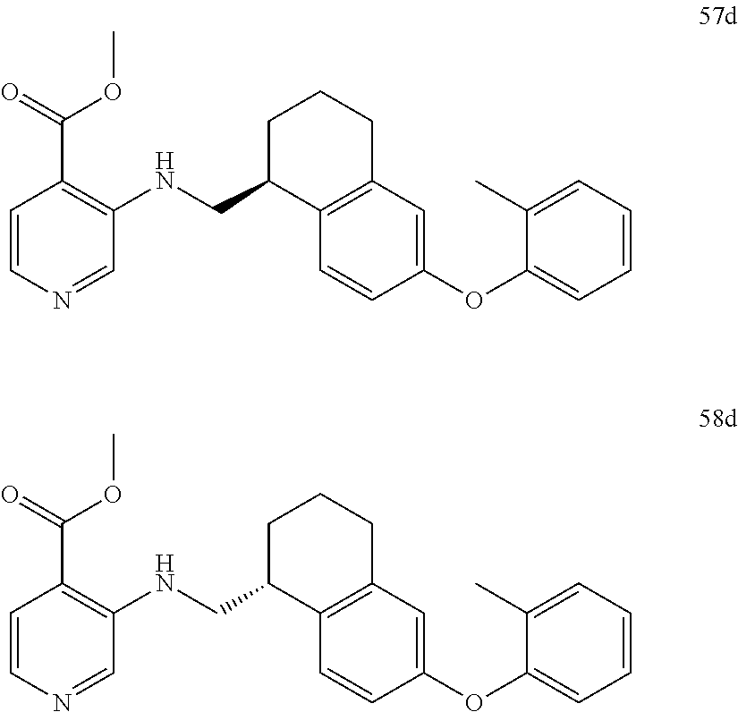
C1=CC(OC2=CC=CC=C2C)=CC2=C1C(CNC1=C(C(OC)=O)C=CN=C1)CCC2.C1=CC(OC2=CC=CC=C2C)=CC2=C1C(CNC1=C(C(OC)=O)C=CN=C1)CCC2
